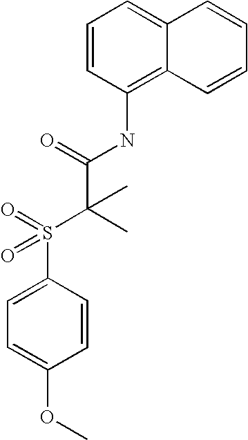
C1=C(S(=O)(C(C)(C(=O)NC2=C3C(=CC=C2)C=CC=C3)C)=O)C=CC(OC)=C1
